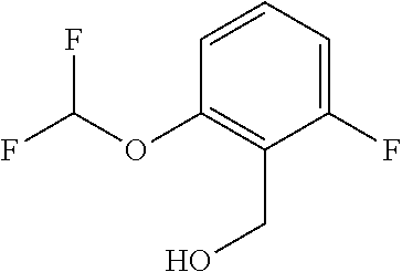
C1=CC=C(F)C(CO)=C1OC(F)F
